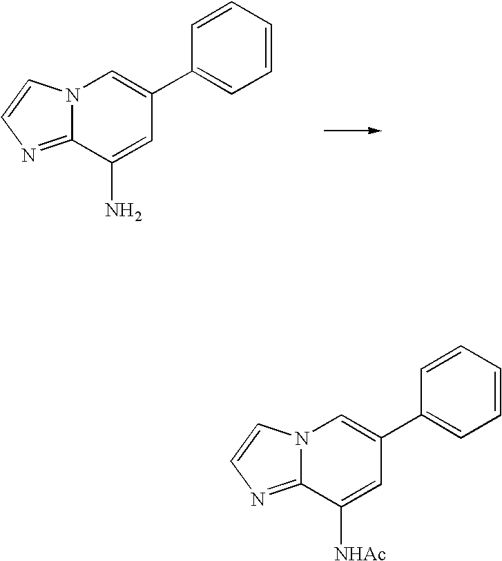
N12C(=NC=C1)C([NHAc])=CC(C1=CC=CC=C1)=C2.N12C(=NC=C1)C(N)=CC(C1=CC=CC=C1)=C2
